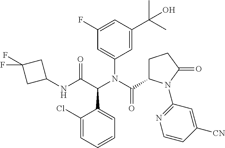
C1(Cl)=CC=CC=C1C(C(NC1CC(F)(F)C1)=O)N(C(=O)C1CCC(=O)N1C1=NC=CC([CN])=C1)C1=CC(F)=CC(C(C)(C)O)=C1
